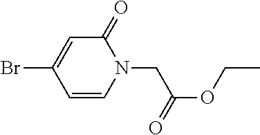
C1=C(Br)C=CN(CC(=O)OCC)C1=O
